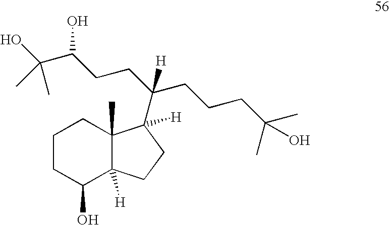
C1(O)C2([H])C(C)(CCC1)C([H])(C(CCC(O)C(O)(C)C)(CCCC(C)(O)C)[H])CC2
